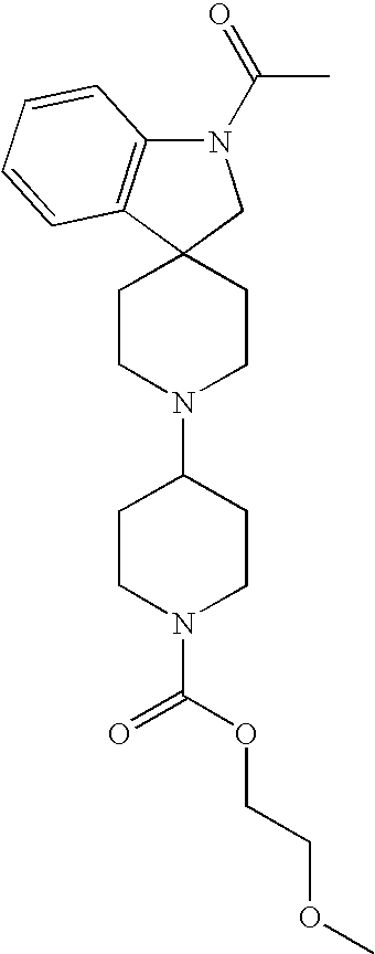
C1CN(C2CCN(C(=O)OCCOC)CC2)CCC12CN(C(C)=O)C1=C2C=CC=C1
